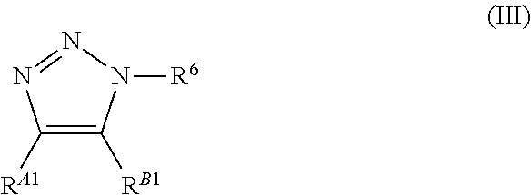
C1([RA1])=C([RB1])N([R6])N=N1
